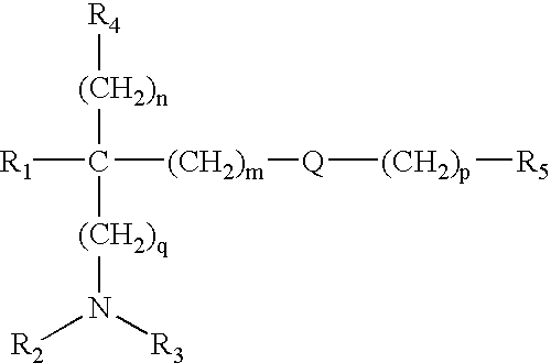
[R4][(CH2)n]C([R1])([(CH2)q]N([R2])[R3])[(CH2)m][Q][(CH2)p][R5]
